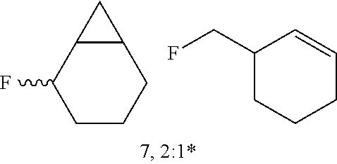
C12C(C(F)CCC1)C2.C1(CF)CCCC=C1
